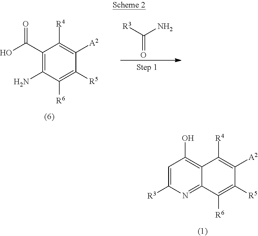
C1=C([R3])N=C2C(=C1O)C([R4])=C([A2])C([R5])=C2[R6].[R3]C(N)=O.C1(C(O)=O)=C(N)C([R6])=C([R5])C([A2])=C1[R4]
